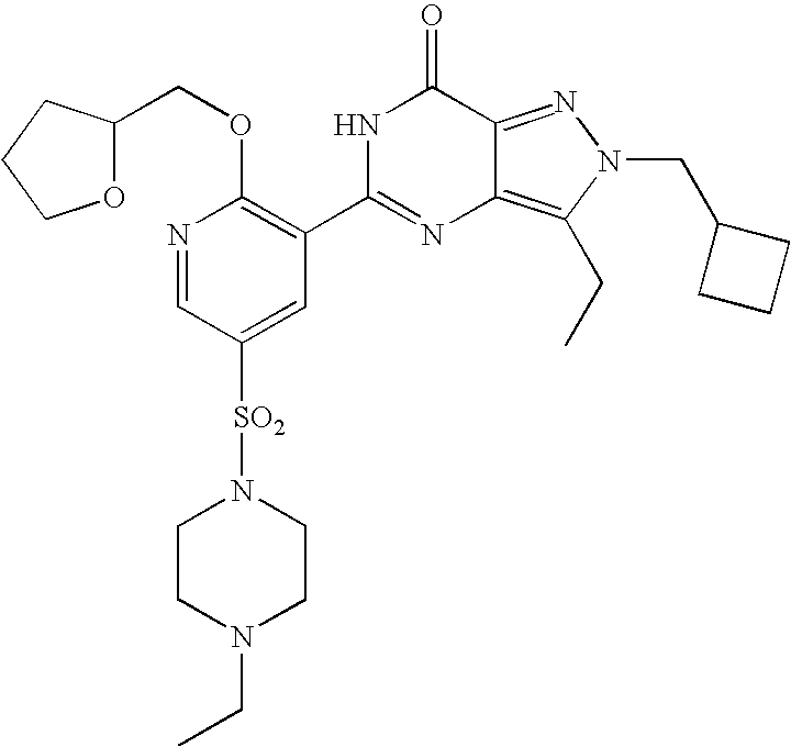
C(OC1=C(C2=NC3=C(CC)N(CC4CCC4)N=C3C(=O)N2)C=C([SO2]N2CCN(CC)CC2)C=N1)C1OCCC1
